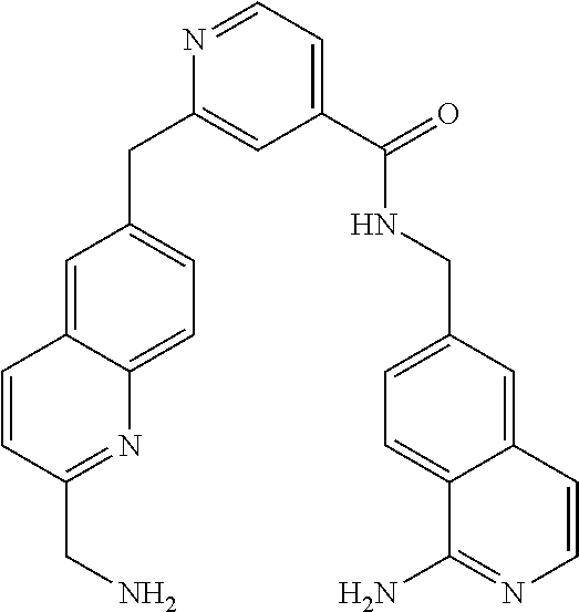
N1=CC=C(C(=O)NCC2=CC=C3C(=C2)C=CN=C3N)C=C1CC1=CC=C2C(=C1)C=CC(CN)=N2
